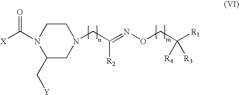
C1(C[Y])CN(CC([R2])=NOCC([R1])([R3])[R4])CCN1C([X])=O
